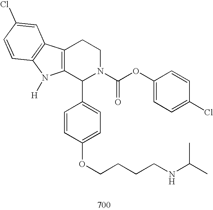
C12=C(C(C3=CC=C(OCCCCNC(C)C)C=C3)N(C(OC3=CC=C(Cl)C=C3)=O)CC1)N([H])C1=C2C=C(Cl)C=C1
